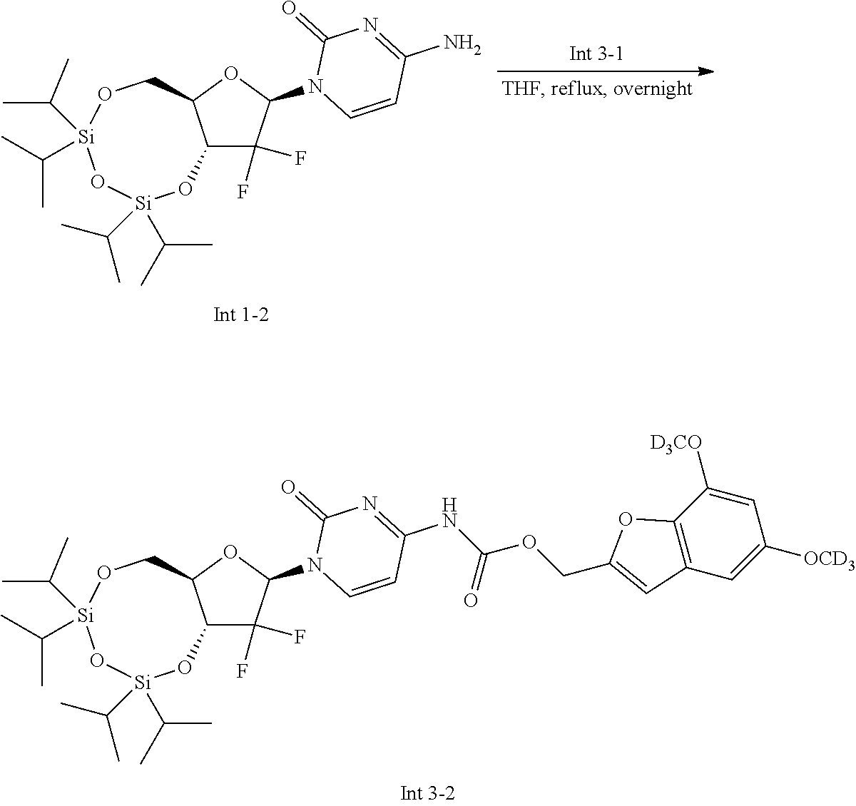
C12C(F)(F)C(N3C=CC(NC(=O)OCC4=CC5=C(O4)C([D3CO])=CC([OCD3])=C5)=NC3=O)OC1CO[Si](C(C)C)(C(C)C)O[Si](C(C)C)(C(C)C)O2.C12C(F)(F)C(N3C=CC(N)=NC3=O)OC1CO[Si](C(C)C)(C(C)C)O[Si](C(C)C)(C(C)C)O2
